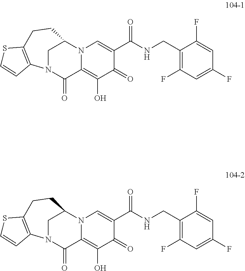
C1(O)=C2C(=O)N3C4=C(CCC(N2C=C(C(=O)NCC2=C(F)C=C(F)C=C2F)C1=O)C3)SC=C4.C1(O)=C2C(=O)N3C4=C(CCC(N2C=C(C(=O)NCC2=C(F)C=C(F)C=C2F)C1=O)C3)SC=C4
